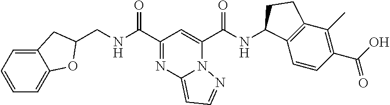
C(NC(C1=NC2=CC=NN2C(C(NC2C3=C(C(C)=C(C(O)=O)C=C3)CC2)=O)=C1)=O)C1OC2=CC=CC=C2C1
